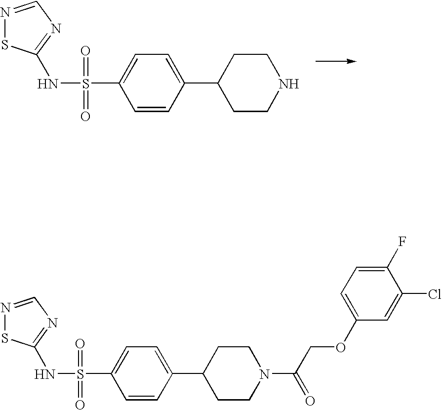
C1CNCCC1C1=CC=C(S(=O)(=O)NC2=NC=NS2)C=C1.C1CN(C(=O)COC2=CC=C(F)C(Cl)=C2)CCC1C1=CC=C(S(=O)(=O)NC2=NC=NS2)C=C1
